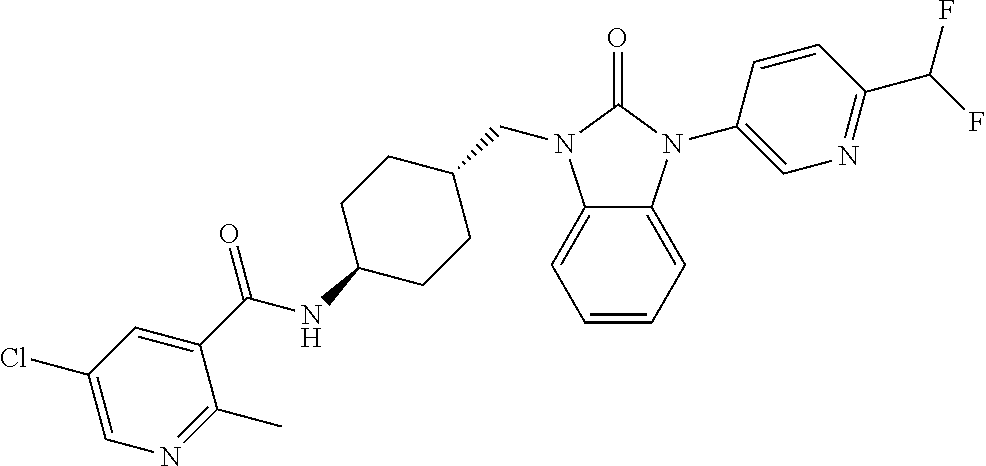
C1=CC=C2C(=C1)N(CC1CCC(NC(C3=CC(Cl)=CN=C3C)=O)CC1)C(=O)N2C1=CN=C(C(F)F)C=C1
